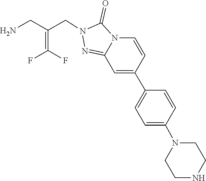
N1(C2=CC=C(C3=CC4=NN(CC(=C(F)F)CN)C(=O)N4C=C3)C=C2)CCNCC1
